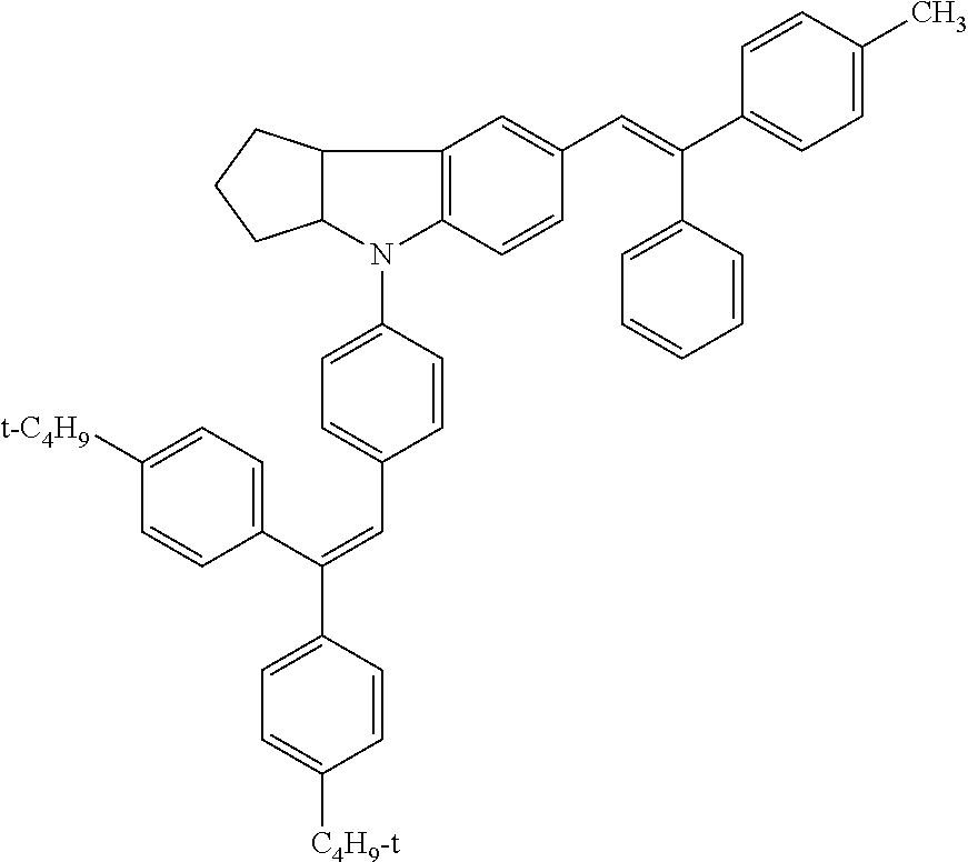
C12C(N(C3=CC=C(C=C(C4=CC=C([t-C4H9])C=C4)C4=CC=C([C4H9-t])C=C4)C=C3)C3=C1C=C(C=C(C1=CC=C(C)C=C1)C1=CC=CC=C1)C=C3)CCC2
